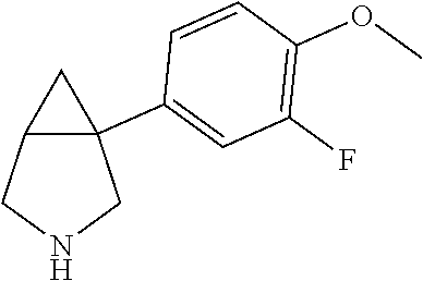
C12C(C3=CC(F)=C(OC)C=C3)(CNC1)C2
